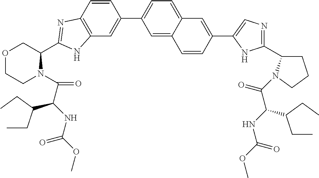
C12=C(C=CC(C3=CC=C4C(=C3)C=CC(C3=CN=C(C5CCCN5C(C(NC(=O)OC)C(CC)CC)=O)N3)=C4)=C1)N=C(C1COCCN1C(C(NC(OC)=O)C(CC)CC)=O)N2
